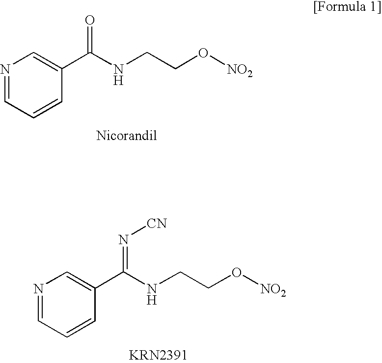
N1=CC=CC(C(NCCO[NO2])=O)=C1.N1=CC=CC(C(NCCO[NO2])=N[CN])=C1
